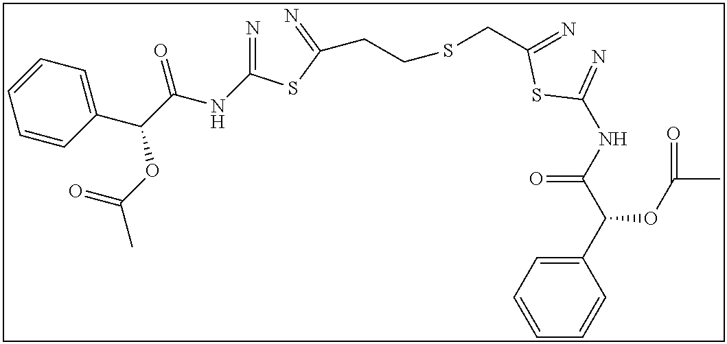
C1=CC=C(C(C(NC(=N)SC(=N)CSCCC(SC(=N)NC(C(C2=CC=CC=C2)OC(C)=O)=O)=N)=O)OC(C)=O)C=C1
